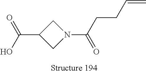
C1N(C(CCC=C)=O)CC1C(O)=O
